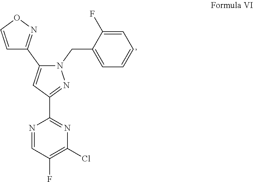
C1(C2=NOC=C2)=CC(C2=NC(Cl)=C(F)C=N2)=NN1CC1=CC=CC=C1F
